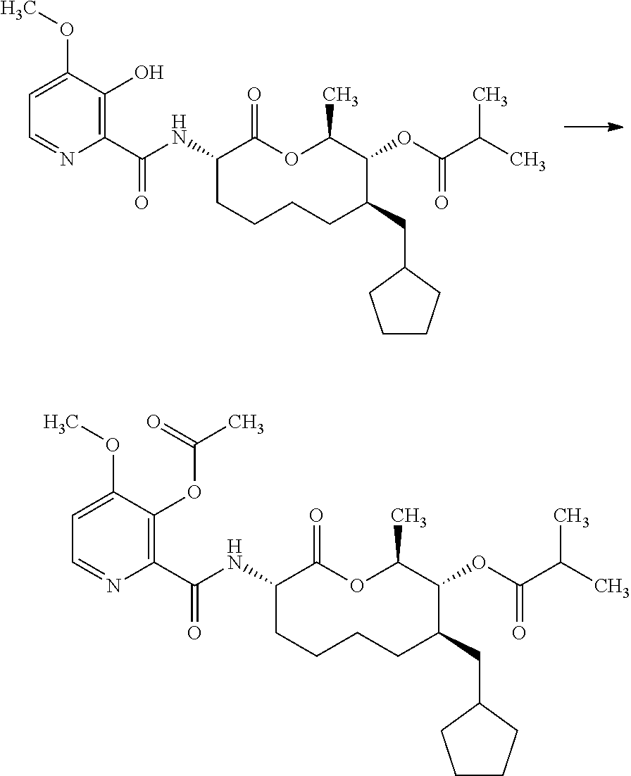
O1C(C)C(OC(C(C)C)=O)C(CC2CCCC2)CCCCC(NC(C2=C(OC(C)=O)C(OC)=CC=N2)=O)C1=O.O1C(C)C(OC(C(C)C)=O)C(CC2CCCC2)CCCCC(NC(C2=C(O)C(OC)=CC=N2)=O)C1=O
